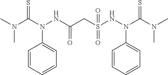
N(C)(C(N(NC(CS(NN(C(N(C)C)=S)C1=CC=CC=C1)(=O)=O)=O)C1=CC=CC=C1)=S)C
